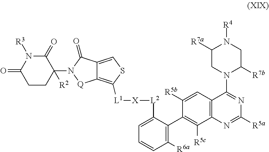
C1([R5b])=CC2=C(C([R5c])=C1C1=C([R6a])C=CC=C1[L2][X][L1]C1=C3C(=CS1)C(=O)N(C1([R2])C(=O)N([R3])C(=O)CC1)[Q]3)N=C([R5a])N=C2N1C([R7b])CN([R4])C([R7a])C1
